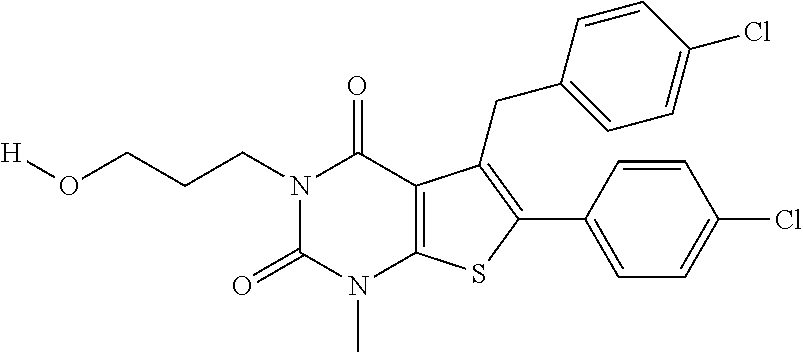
N1(CCCO[H])C(=O)N(C)C2=C(C1=O)C(CC1=CC=C(Cl)C=C1)=C(C1=CC=C(Cl)C=C1)S2
